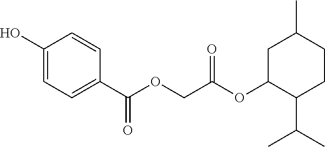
C1(O)=CC=C(C(OCC(OC2C(C(C)C)CCC(C)C2)=O)=O)C=C1
